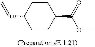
C1(C=C)CCC(C(=O)OC)CC1
